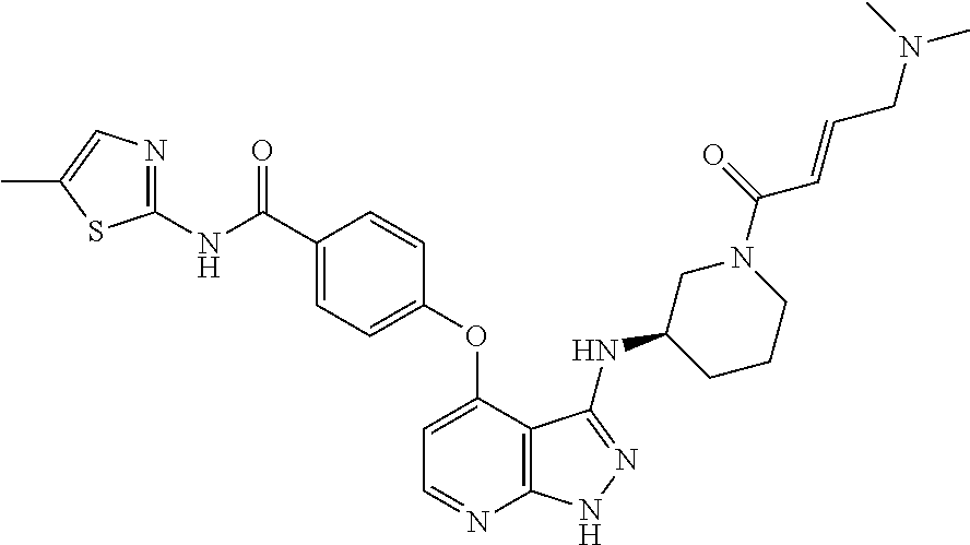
C1(NC(=O)C2=CC=C(OC3=CC=NC4=C3C(NC3CCCN(C(=O)C=CCN(C)C)C3)=NN4)C=C2)=NC=C(C)S1
